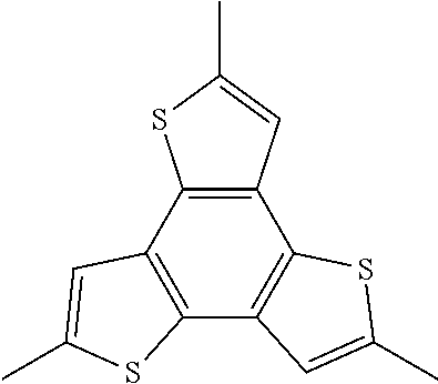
C12=C(C3=C(C4=C1SC(C)=C4)SC(C)=C3)SC(C)=C2
